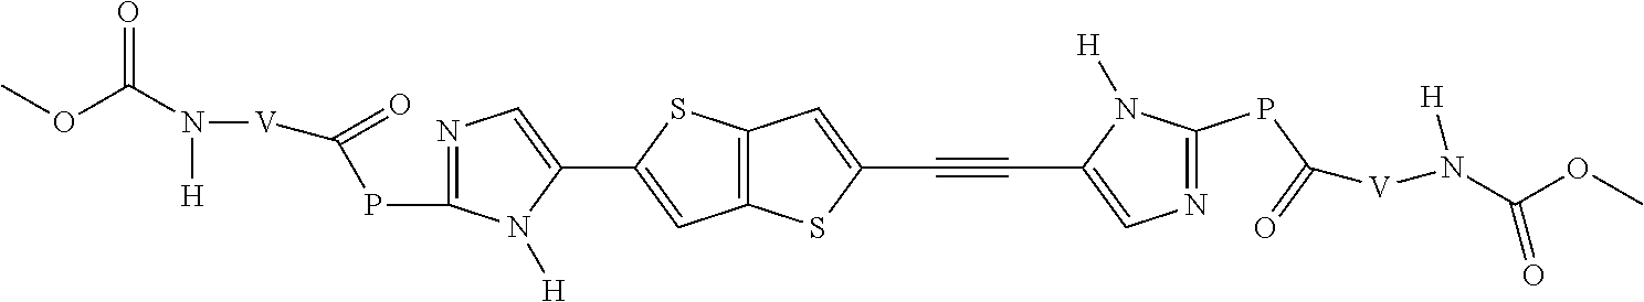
N1=C(PC([V]N(C(OC)=O)[H])=O)N([H])C(C2=CC3=C(S2)C=C(C#CC2=CN=C(PC(=O)[V]N(C(OC)=O)[H])N2[H])S3)=C1
